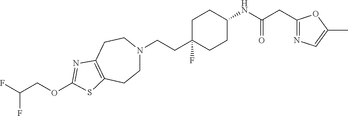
C(CC1(F)CCC(NC(=O)CC2=NC=C(C)O2)CC1)N1CCC2=C(CC1)N=C(OCC(F)F)S2
